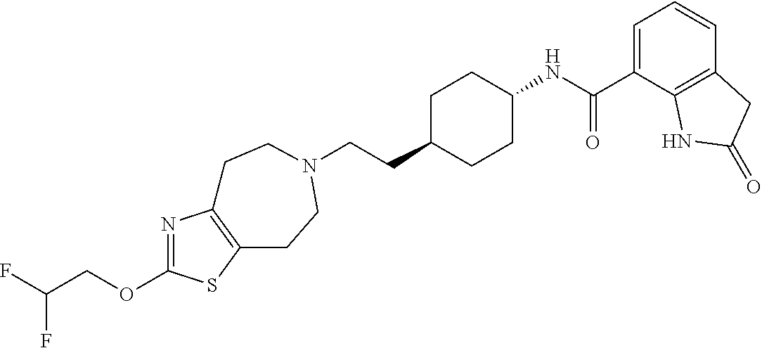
C(CC1CCC(NC(C2=CC=CC3=C2NC(=O)C3)=O)CC1)N1CCC2=C(N=C(OCC(F)F)S2)CC1
